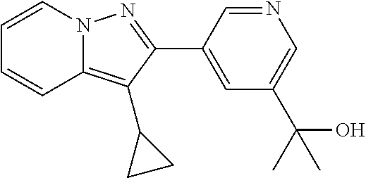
N1=CC(C2=NN3C(=C2C2CC2)C=CC=C3)=CC(C(O)(C)C)=C1
